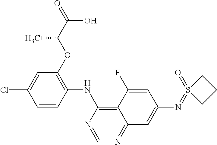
C1=CC(NC2=C3C(=NC=N2)C=C(N=S2(=O)CCC2)C=C3F)=C(OC(C(=O)O)C)C=C1Cl
